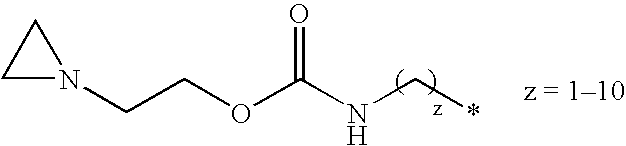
N1(CCOC(NC*)=O)CC1
